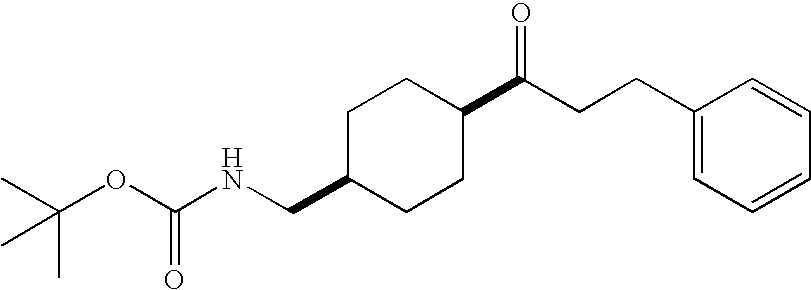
C1C(CNC(OC(C)(C)C)=O)CCC(C(CCC2=CC=CC=C2)=O)C1
